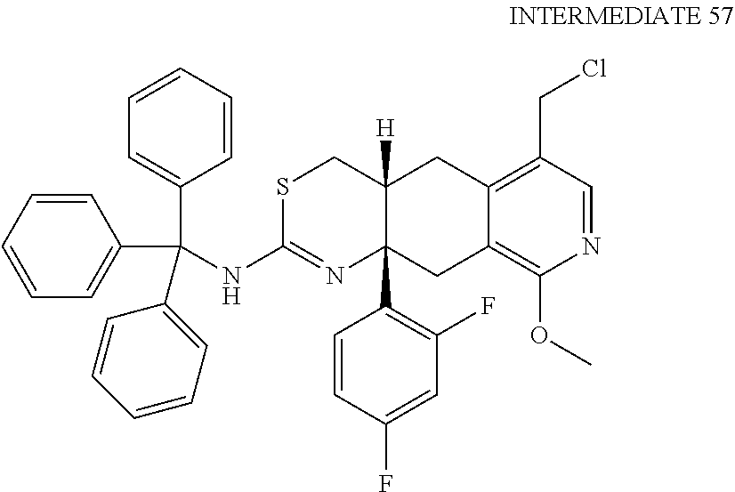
N1=CC(CCl)=C2C(=C1OC)CC1(C3=C(F)C=C(F)C=C3)C([H])(C2)CSC(NC(C2=CC=CC=C2)(C2=CC=CC=C2)C2=CC=CC=C2)=N1
